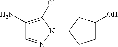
C1(N)=C(Cl)N(C2CC(O)CC2)N=C1
